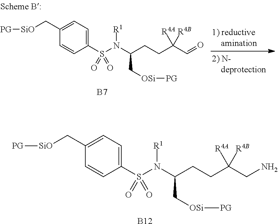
S(N(C(CCC(CN)([R4B])[R4A])C[OSi][PG])[R1])(C1=CC=C(C[SiO][PG])C=C1)(=O)=O.[B12].[B7].S(N(C(CCC(C=O)([R4B])[R4A])C[OSi][PG])[R1])(C1=CC=C(C[SiO][PG])C=C1)(=O)=O
